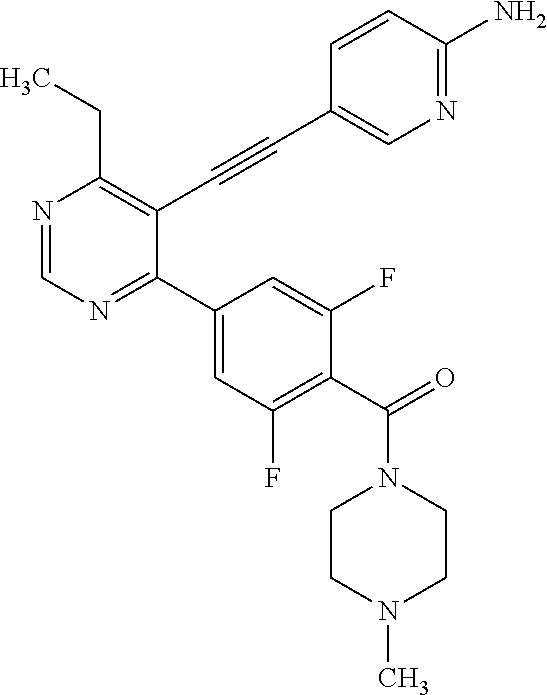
N1=CN=C(C2=CC(F)=C(C(=O)N3CCN(C)CC3)C(F)=C2)C(C#CC2=CN=C(N)C=C2)=C1CC
